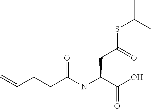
C=CCCC(NC(C(O)=O)CC(SC(C)C)=O)=O
